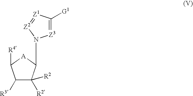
C1([R3])C([R2])([R2])C(N2[Z2]=[Z1]C([G1])=[Z3]2)[A]C1[R4]
